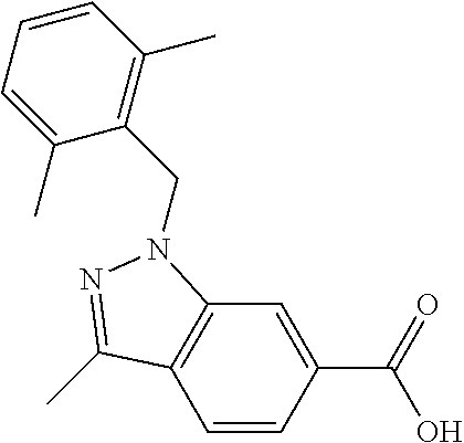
C1=CC(C(=O)O)=CC2=C1C(C)=NN2CC1=C(C)C=CC=C1C
